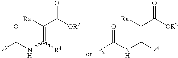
O=C(NC(=C([Ra])C([OR2])=O)[R4])[R3].O=C(NC(=C([Ra])C([OR2])=O)[R4])[P2]
